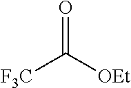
[F3C]C([OEt])=O
